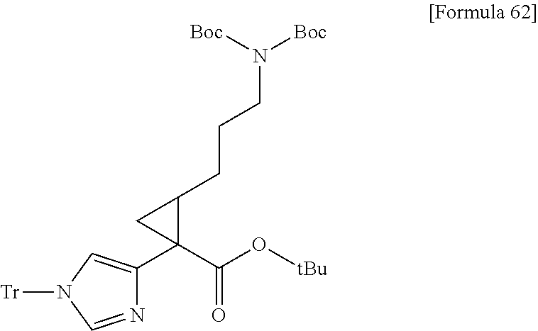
N1=CN([Tr])C=C1C1(C(O[tBu])=O)C(CCCN([Boc])[Boc])C1
